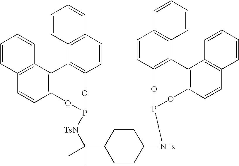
C12=C(C3=C(C=C1)OP([TsN]C(C1CCC([NTs]P4OC5=C(C6=C(C=C5)C=CC=C6)C5=C(C=CC6=C5C=CC=C6)O4)CC1)(C)C)OC1=C3C3=C(C=C1)C=CC=C3)C=CC=C2
